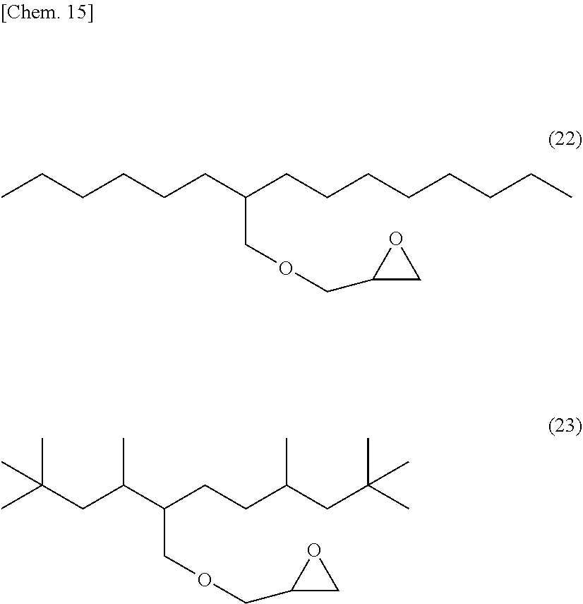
CCCCCCC(CCCCCCCC)COCC1CO1.CC(CC(C(CCC(CC(C)(C)C)C)COCC1CO1)C)(C)C
